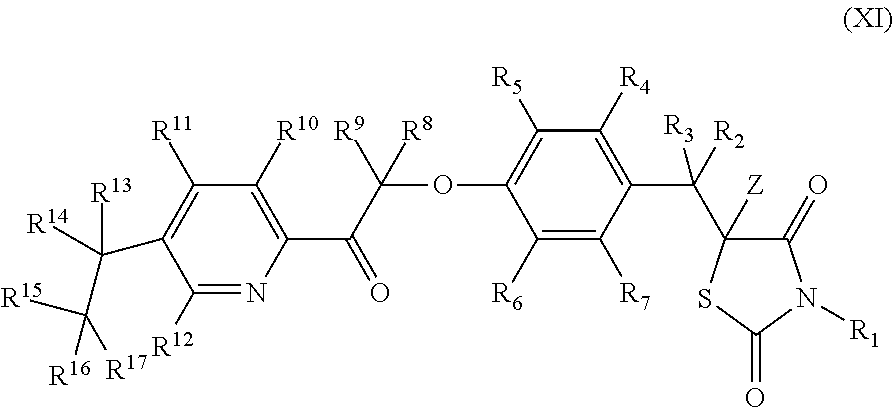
C1(OC(C(C2=C([R10])C([R11])=C(C(C([R17])([R15])[R16])([R14])[R13])C([R12])=N2)=O)([R9])[R8])=C([R5])C([R4])=C(C([R2])([R3])C2([Z])C(=O)N([R1])C(=O)S2)C([R7])=C1[R6]
